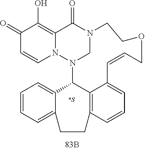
C1(=O)C=CN2C(=C1O)C(=O)N1CN2C2C3=C(C=CC=C3C=CCOCC1)CCC1=CC=CC=C21.[*S]
